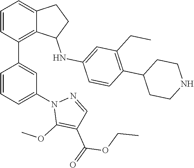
C1=CC(C2=CC(N3C(OC)=C(C(OCC)=O)C=N3)=CC=C2)=C2C(=C1)CCC2NC1=CC(CC)=C(C2CCNCC2)C=C1
